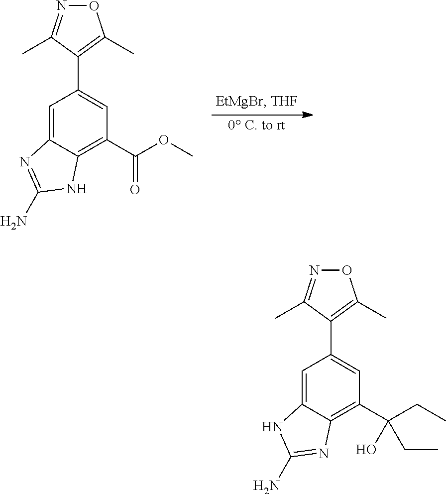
[0 C. to rt].C1=C2C(=C(C(OC)=O)C=C1C1=C(C)ON=C1C)NC(N)=N2.C1=C2C(=C(C(CC)(O)CC)C=C1C1=C(C)ON=C1C)N=C(N)N2
